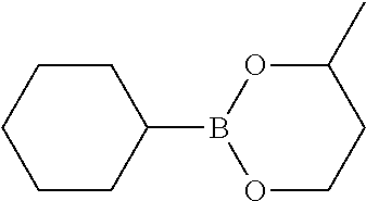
C1CC(B2OCCC(C)O2)CCC1
